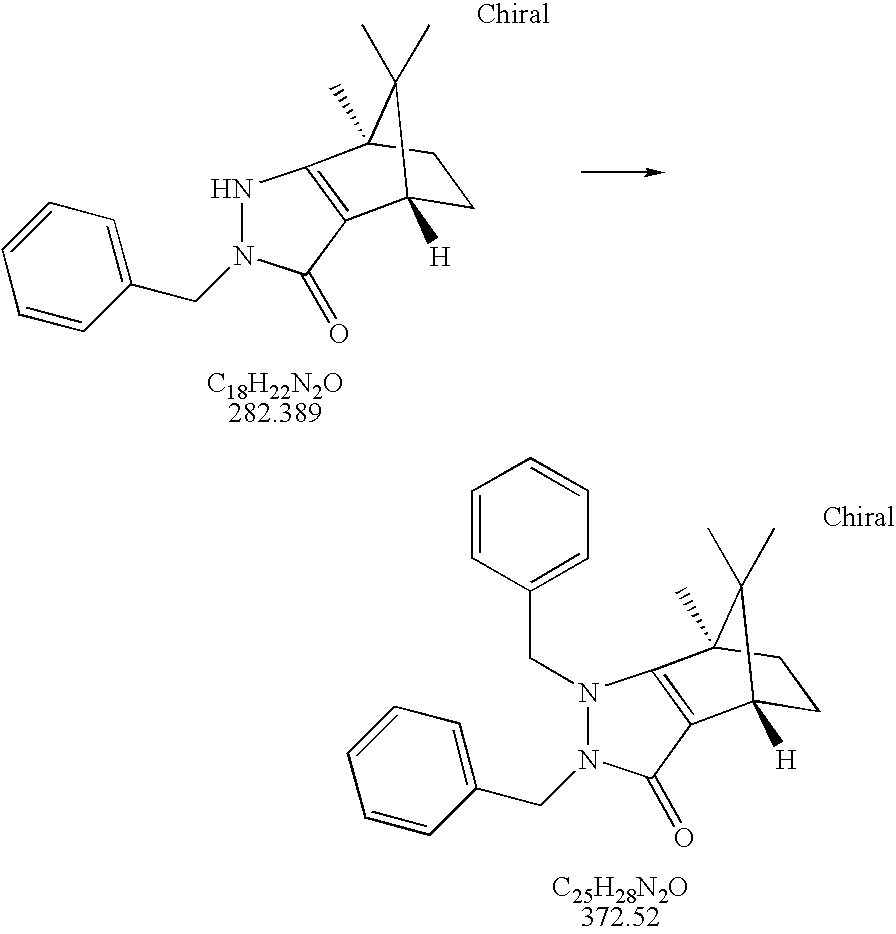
N1N(CC2=CC=CC=C2)C(=O)C2=C1C1(C)CCC2([H])C1(C)C.C(N1N(CC2=CC=CC=C2)C(=O)C2=C1C1(C)CCC2([H])C1(C)C)C1=CC=CC=C1
